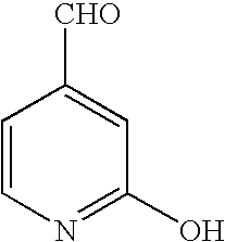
C1=CN=C(O)C=C1[CHO]
